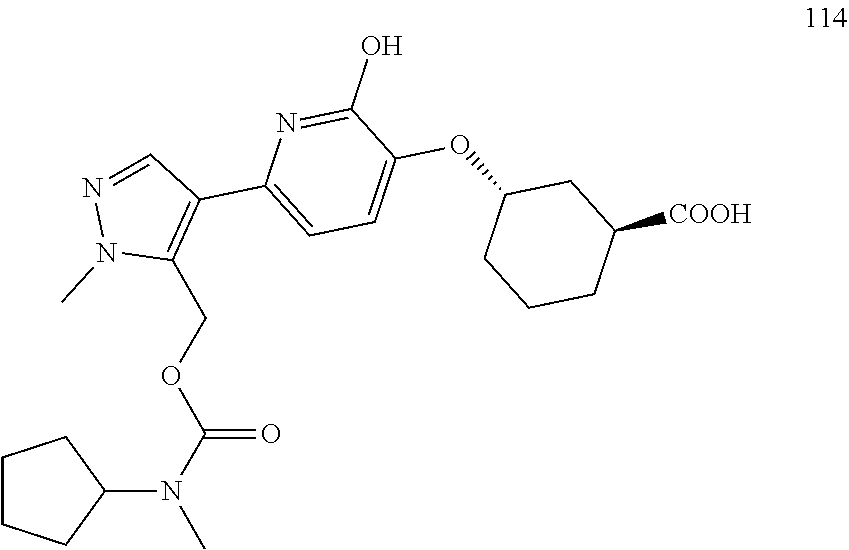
C1(O)=NC(C2=C(COC(N(C)C3CCCC3)=O)N(C)N=C2)=CC=C1OC1CCCC([COOH])C1
